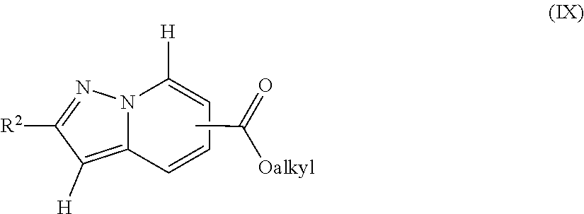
C1([H])=CC=CC2=C([H])C([R2])=NN12.O=C(C)[Oalkyl]
